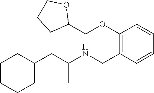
C1(CC(NCC2=C(OCC3OCCC3)C=CC=C2)C)CCCCC1
